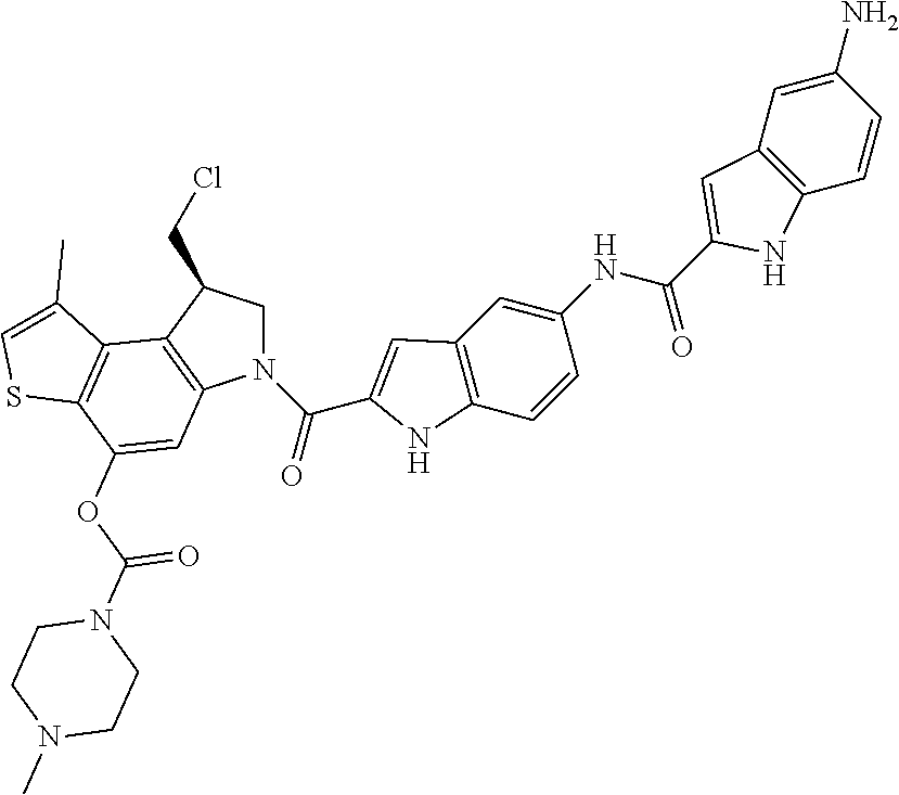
N1(C(C2=CC3=C(N2)C=CC(NC(C2=CC4=C(N2)C=CC(N)=C4)=O)=C3)=O)CC(CCl)C2=C1C=C(OC(N1CCN(C)CC1)=O)C1=C2C(C)=CS1
